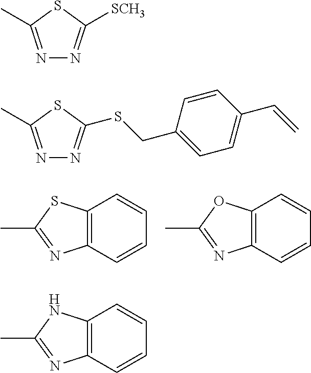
C12=C(C=CC=C1)N=C(C)S2.C12=C(C=CC=C1)N=C(C)O2.N1=C(C)SC([SCH3])=N1.N1=C(C)SC(SCC2=CC=C(C=C)C=C2)=N1.C12=C(C=CC=C1)N=C(C)N2
